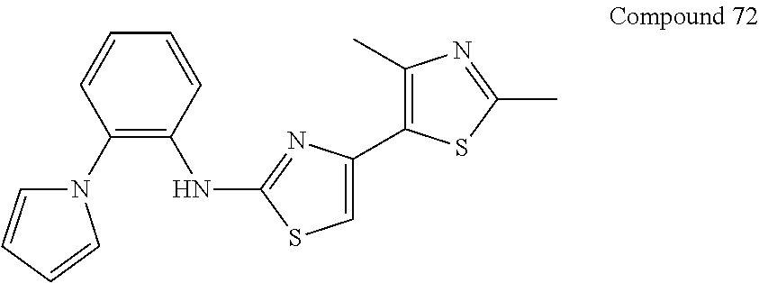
C1(C)=C(C2=CSC(NC3=C(N4C=CC=C4)C=CC=C3)=N2)SC(C)=N1
